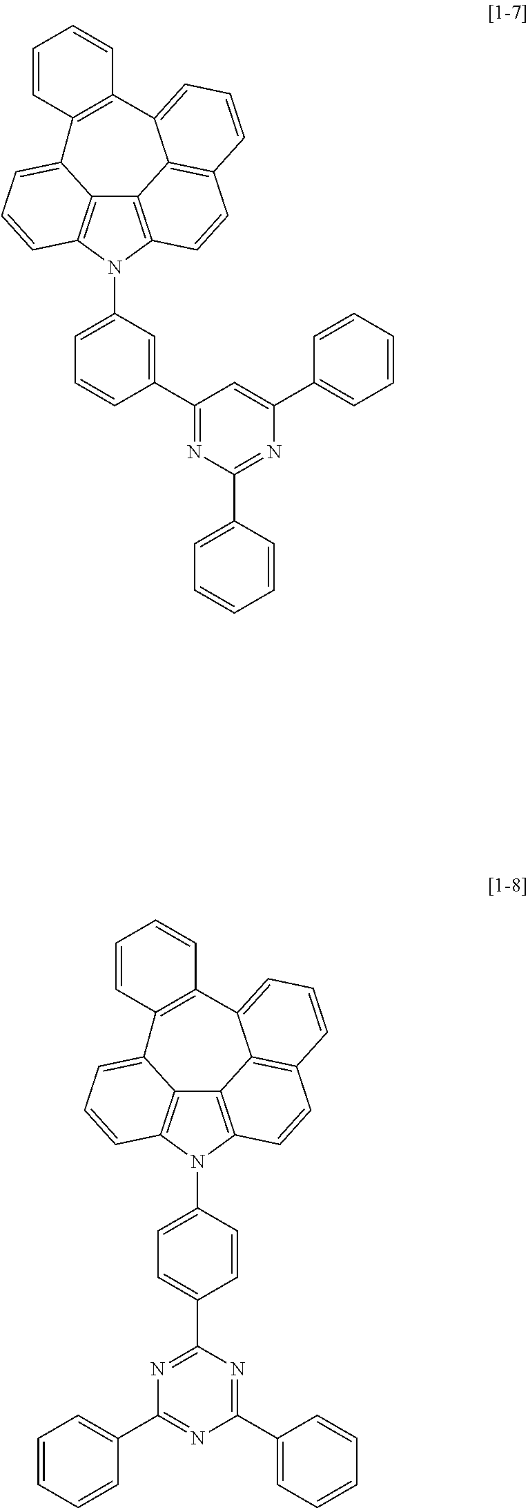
C12=C3N(C4=CC=C(C5=NC(C6=CC=CC=C6)=NC(C6=CC=CC=C6)=N5)C=C4)C4=C1C(=CC=C4)C1=C(C4=CC=CC(=C24)C=C3)C=CC=C1.C12=C3N(C4=CC=CC(C5=NC(C6=CC=CC=C6)=NC(C6=CC=CC=C6)=C5)=C4)C4=C1C(=CC=C4)C1=C(C4=CC=CC(=C24)C=C3)C=CC=C1
